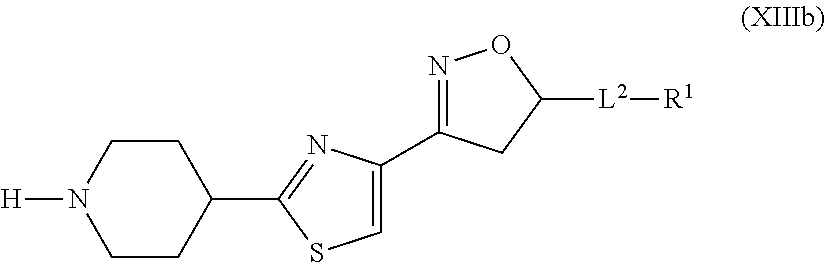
C1(C2=NC(C3=NOC([L2][R1])C3)=CS2)CCN([H])CC1
